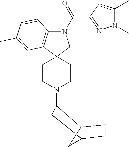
N1(C(C2=NN(C)C(C)=C2)=O)C2=C(C3(C1)CCN(C1C4CCC(C1)C4)CC3)C=C(C)C=C2
